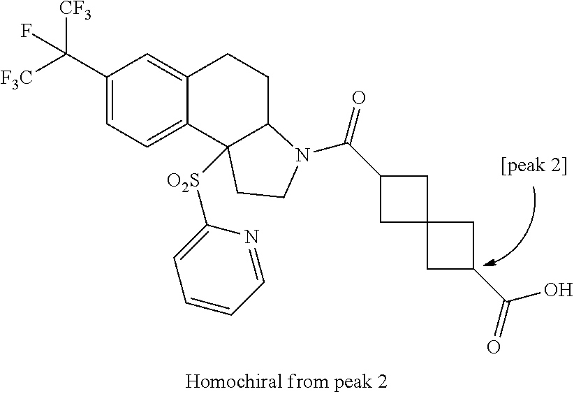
C1(C([F3C])([CF3])F)=CC=C2C(=C1)CCC1C2([O2S]C2=CC=CC=N2)CCN1C(C1CC2(C1)CC(C(=O)O)C2)=O
